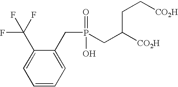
C(P(=O)(O)CC([CO2H])CC[CO2H])C1=CC=CC=C1C(F)(F)F
